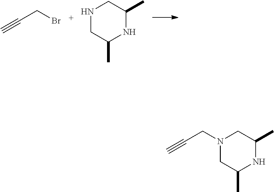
C(CBr)#C.N1CC(C)NC(C)C1.C(CN1CC(C)NC(C)C1)#C
